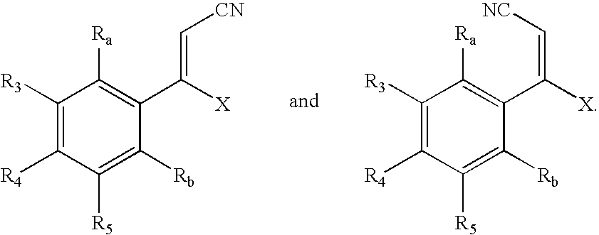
C1([R3])=C([R4])C([R5])=C([Rb])C(C(=C[CN])[X])=C1[Ra].C1([R3])=C([R4])C([R5])=C([Rb])C(C(=C[NC])[X])=C1[Ra]
